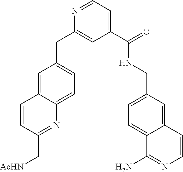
C1=C2C(=CC=C1CC1=CC(C(=O)NCC3=CC=C4C(=C3)C=CN=C4N)=CC=N1)N=C(C[AcHN])C=C2
